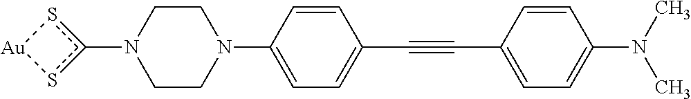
C1CN(C2=CC=C(C#CC3=CC=C(N(C)C)C=C3)C=C2)CCN1c1s[Au]s1
